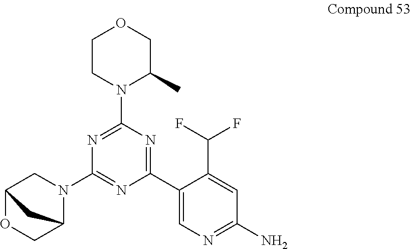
C1CN(C2=NC(N3CC4OCC3C4)=NC(C3=CN=C(N)C=C3C(F)F)=N2)C(C)CO1
